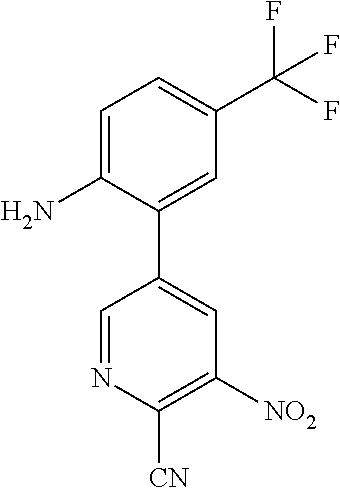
C1=C(N)C(C2=CC([NO2])=C([CN])N=C2)=CC(C(F)(F)F)=C1
